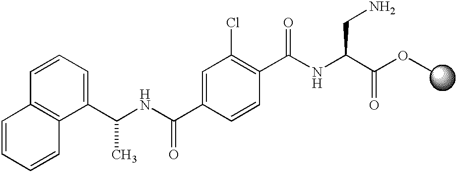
C1=C(C(NC(C2=CC=CC3=C2C=CC=C3)C)=O)C=CC(C(NC(C(OC)=O)CN)=O)=C1Cl
